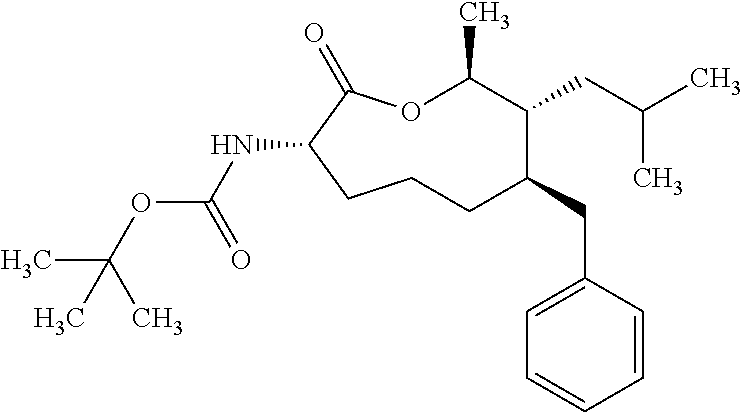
O1C(C)C(CC(C)C)C(CC2=CC=CC=C2)CCCC(NC(OC(C)(C)C)=O)C1=O
